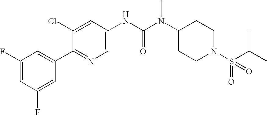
C1(F)=CC(F)=CC(C2=NC=C(NC(N(C3CCN(S(=O)(C(C)C)=O)CC3)C)=O)C=C2Cl)=C1
